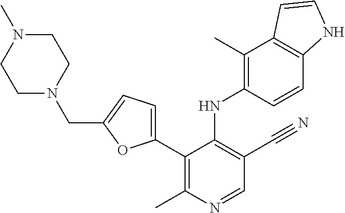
C1(C2=CC=C(CN3CCN(C)CC3)O2)=C(C)N=CC(C#N)=C1NC1=C(C)C2=C(C=C1)NC=C2
